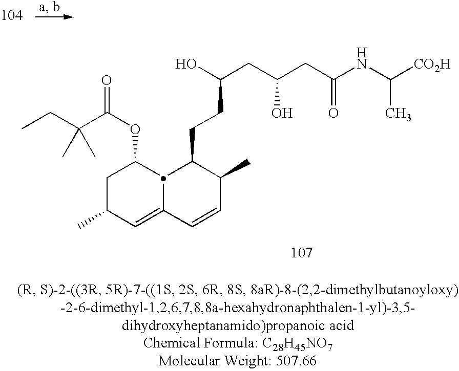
C1C(C)C=C2C(C1OC(C(CC)(C)C)=O)C(CCC(O)CC(CC(NC([CO2H])C)=O)O)C(C)C=C2
